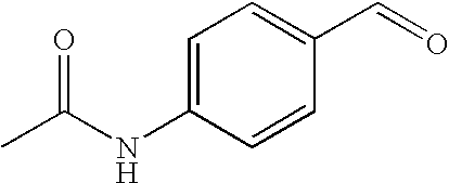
C1=C(NC(C)=O)C=CC(C=O)=C1
